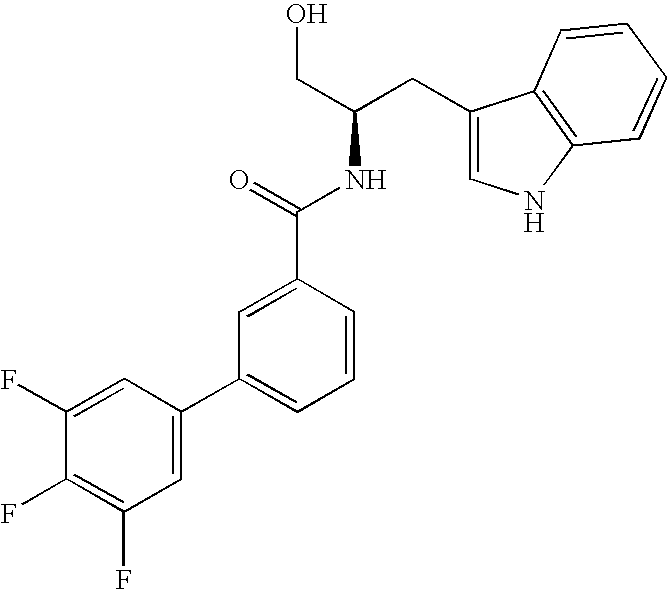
C1=C(C2=CC=CC(C(=O)NC(CO)CC3=CNC4=C3C=CC=C4)=C2)C=C(F)C(F)=C1F
